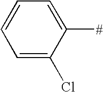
C1=CC=C([#])C(Cl)=C1
